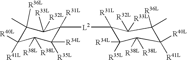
C1([R36L])(C)C([R40L])([R41L])C([R38L])([R38L])C([R35L])([R34L])C([L2]C2([R31L])C([R35L])([R34L])C([R38L])([R38L])C([R40L])([R41L])C([R36L])(C)C2([R32L])[R33L])([R31L])C1([R32L])[R33L]
